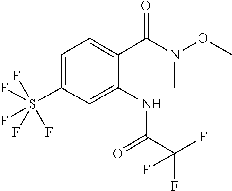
C1=C(S(F)(F)(F)(F)F)C=C(NC(=O)C(F)(F)F)C(C(N(OC)C)=O)=C1
